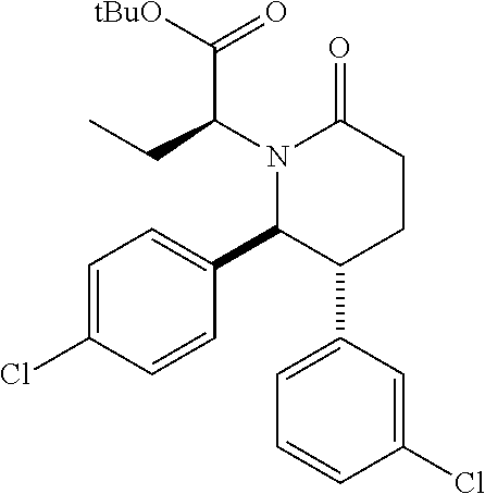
N1(C(CC)C(=O)[tBuO])C(C2=CC=C(Cl)C=C2)C(C2=CC=CC(Cl)=C2)CCC1=O
